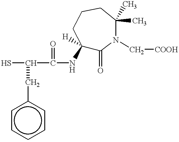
C(c1ccccc1)C(S)C(NC1([H])C(=O)N(C[COOH])C(C)(C)CCC1)=O
